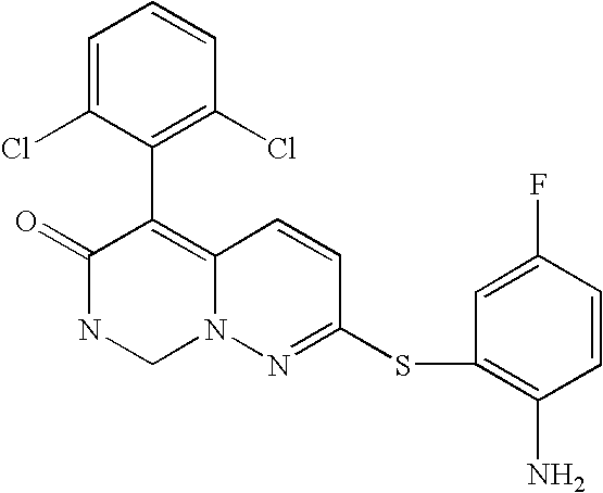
O=C1NCN2C(=C1C1=C(Cl)C=CC=C1Cl)C=CC(SC1=C(N)C=CC(F)=C1)=N2
